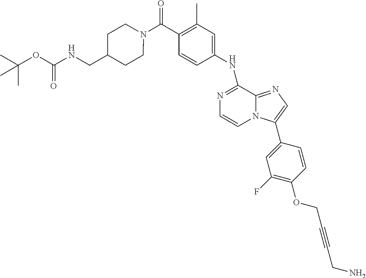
N1=C(NC2=CC(C)=C(C(N3CCC(CNC(=O)OC(C)(C)C)CC3)=O)C=C2)C2=NC=C(C3=CC(F)=C(OCC#CCN)C=C3)N2C=C1
